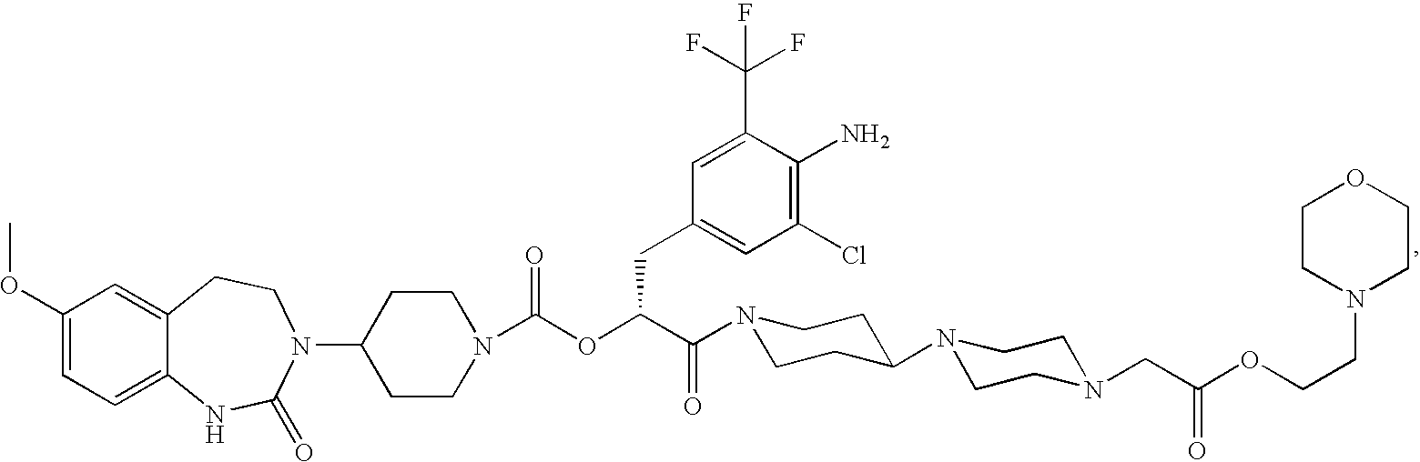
C1(OC)=CC=C2C(=C1)CCN(C1CCN(C(OC(C(=O)N3CCC(N4CCN(CC(OCCN5CCOCC5)=O)CC4)CC3)CC3=CC(Cl)=C(N)C(C(F)(F)F)=C3)=O)CC1)C(=O)N2
